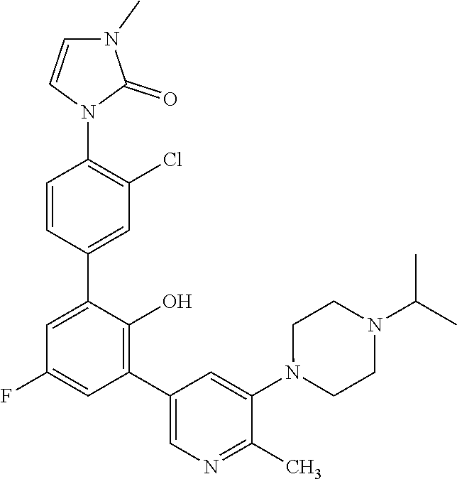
C1(C2=CC(Cl)=C(N3C(=O)N(C)C=C3)C=C2)=CC(F)=CC(C2=CN=C(C)C(N3CCN(C(C)C)CC3)=C2)=C1O
